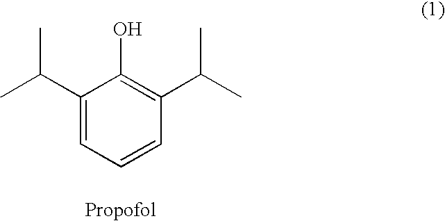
C1(C(C)C)=CC=CC(C(C)C)=C1O
